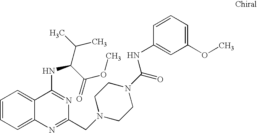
C1=CC=C2C(=C1)C(NC(C(C)C)C(=O)OC)=NC(CN1CCN(C(=O)NC3=CC(OC)=CC=C3)CC1)=N2
